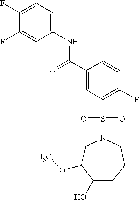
C1(F)=CC=C(NC(C2=CC(S(N3CC(OC)C(O)CCC3)(=O)=O)=C(F)C=C2)=O)C=C1F
